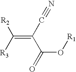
C(=C(C#N)C(O[R1])=O)([R3])[R2]
